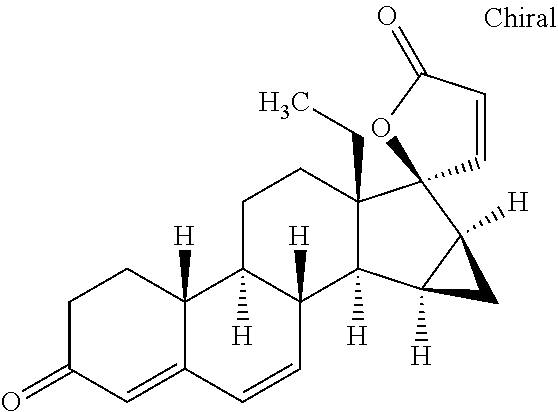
C1C(=O)C=C2C([H])(C1)C1([H])C([H])(C=C2)C2([H])C(CC)(CC1)C1(C3([H])C2([H])C3)C=CC(=O)O1
